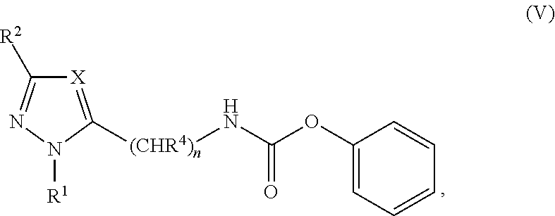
[X]1=C([(CHR4)n]NC(=O)OC2=CC=CC=C2)N([R1])N=C1[R2]
